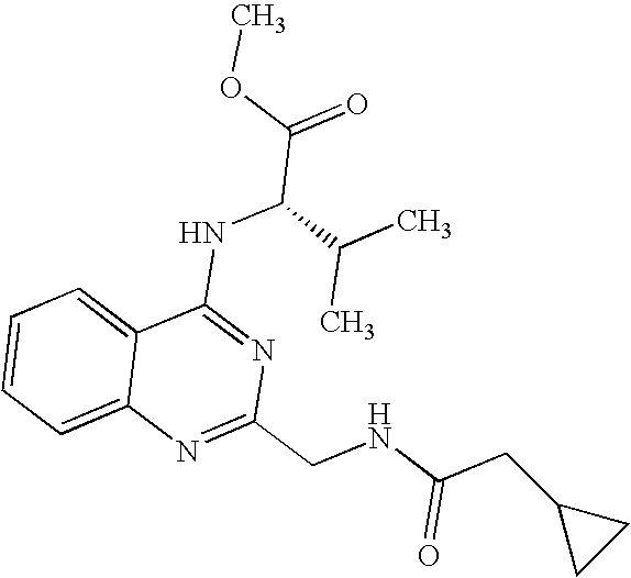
C12=CC=CC=C1N=C(CNC(CC1CC1)=O)N=C2NC(C(=O)OC)C(C)C
